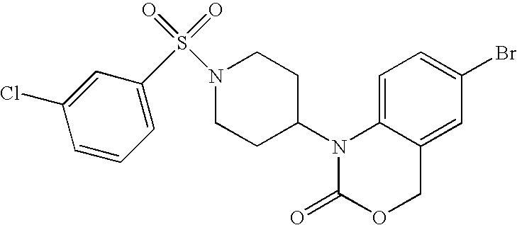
C1=C2C(=CC(Br)=C1)COC(=O)N2C1CCN(S(=O)(=O)C2=CC=CC(Cl)=C2)CC1
